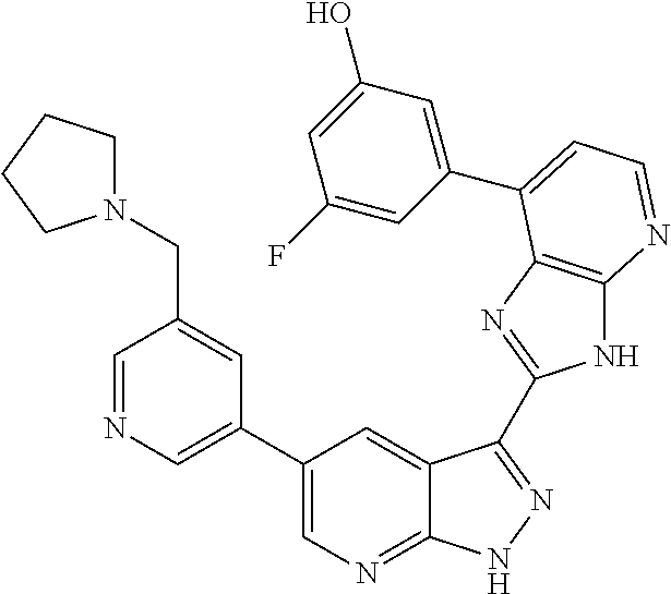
C1(C2=CN=CC(CN3CCCC3)=C2)=CN=C2C(=C1)C(C1=NC3=C(N1)N=CC=C3C1=CC(O)=CC(F)=C1)=NN2
